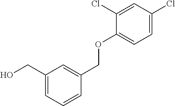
C1(CO)=CC=CC(COC2=CC=C(Cl)C=C2Cl)=C1
